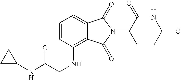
N(C(CNC1=C2C(=CC=C1)C(=O)N(C1CCC(=O)NC1=O)C2=O)=O)C1CC1
